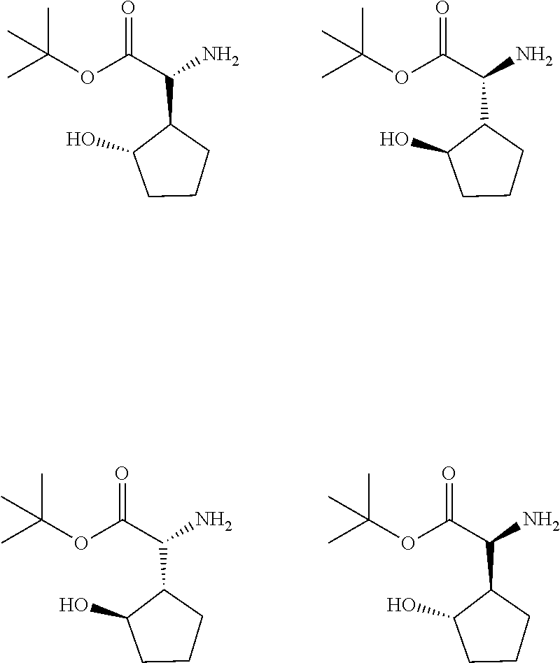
C1(O)CCCC1C(N)C(OC(C)(C)C)=O.C1(O)CCCC1C(N)C(OC(C)(C)C)=O.C1(O)CCCC1C(N)C(OC(C)(C)C)=O.C1(O)CCCC1C(N)C(OC(C)(C)C)=O
